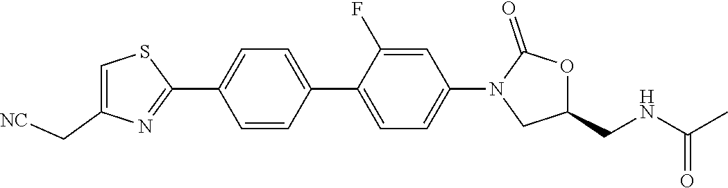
C1=C(C[NC])N=C(C2=CC=C(C3=CC=C(N4CC(CNC(C)=O)OC4=O)C=C3F)C=C2)S1
